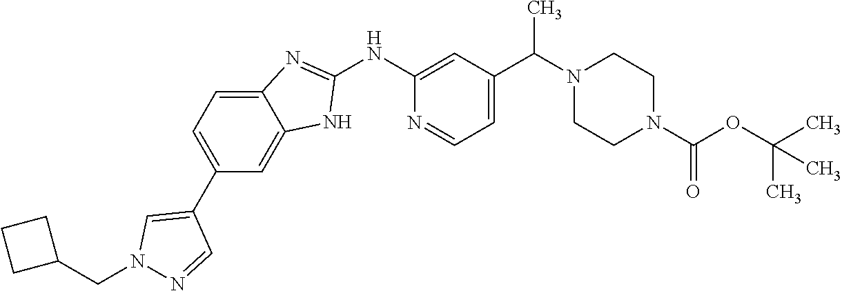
C1(NC2=NC3=CC=C(C4=CN(CC5CCC5)N=C4)C=C3N2)=CC(C(N2CCN(C(OC(C)(C)C)=O)CC2)C)=CC=N1
